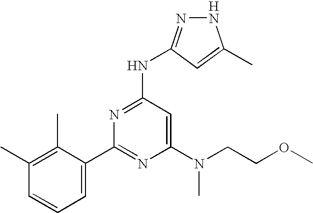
C1(C2=NC(N(C)CCOC)=CC(NC3=NNC(C)=C3)=N2)=CC=CC(C)=C1C.[H]
